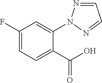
C1=NN(C2=CC(F)=CC=C2C(O)=O)N=C1
